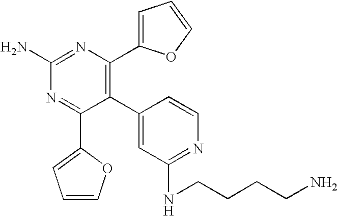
C1(N)=NC(C2=CC=CO2)=C(C2=CC(NCCCCN)=NC=C2)C(C2=CC=CO2)=N1
